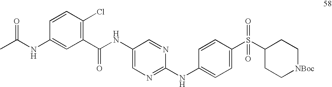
C(NC1=CC(C(NC2=CN=C(NC3=CC=C(S(C4CC[NBoc]CC4)(=O)=O)C=C3)N=C2)=O)=C(Cl)C=C1)(C)=O
